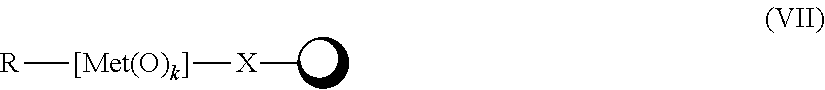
[X](C)[[Met(O)k]][R]
